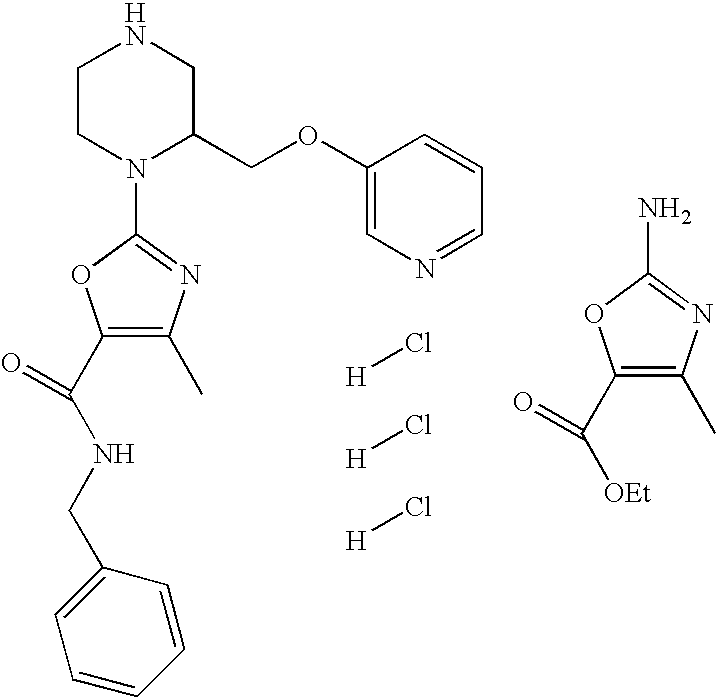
C1CN(C2=NC(C)=C(C(NCC3=CC=CC=C3)=O)O2)C(COC2=CN=CC=C2)CN1.[H]Cl.[H]Cl.[H]Cl.NC1=NC(C)=C(C([OEt])=O)O1
